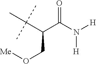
O=C(N([H])[H])C(C(C)(C)C)CO[Me]
